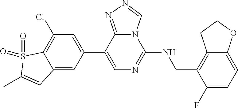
C1(C2=CC(Cl)=C3C(=C2)C=C(C)S3(=O)=O)=CN=C(NCC2=C3C(=CC=C2F)OCC3)N2C1=NN=C2
